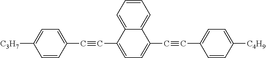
C1=CC(C#CC2=CC=C(C#CC3=CC=C([C4H9])C=C3)C3=CC=CC=C23)=CC=C1[C3H7]
